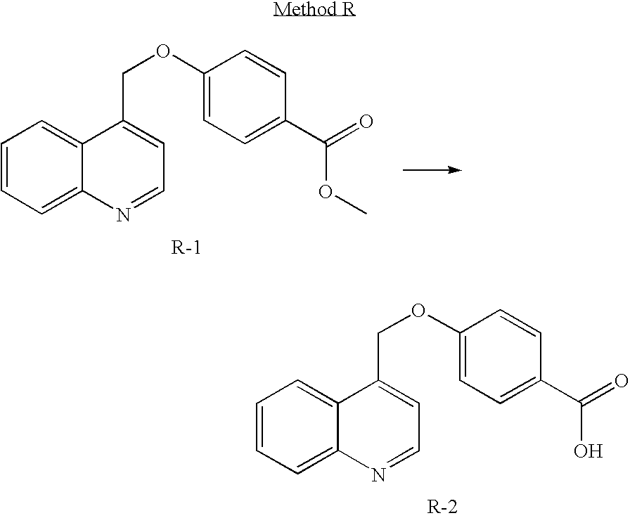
C1=CC=C2C(=C1)C(COC1=CC=C(C(OC)=O)C=C1)=CC=N2.C1=CC=C2C(=C1)C(COC1=CC=C(C(O)=O)C=C1)=CC=N2
